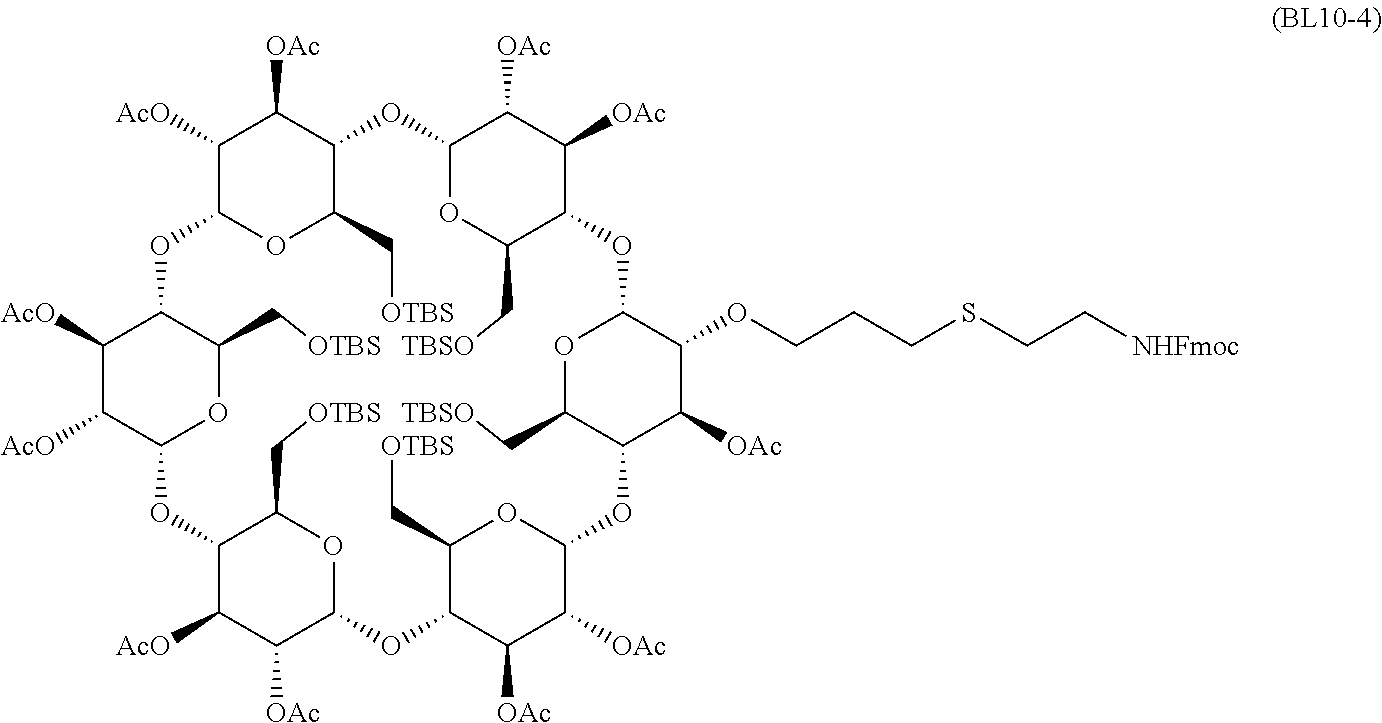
C1([AcO])C2OC(C[OTBS])C(C1[OAc])OC1OC(C[TBSO])C(C([OAc])C1[OAc])OC1C(OCCCSCC[NHFmoc])C([OAc])C(OC3C([OAc])C([OAc])C(OC4C([OAc])C([AcO])C(OC5C([AcO])C([AcO])C(O2)C(C[OTBS])O5)C(C[OTBS])O4)C(C[OTBS])O3)C(C[TBSO])O1
